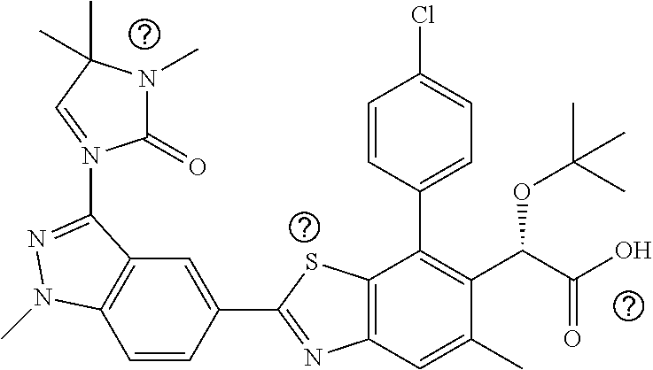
C1=CC(C2=NC3=C(S2)C(C2=CC=C(Cl)C=C2)=C(C(C(O)=O)OC(C)(C)C)C(C)=C3)=CC2=C1N(C)N=C2N1=CC(C)(C)N(C)C1=O
